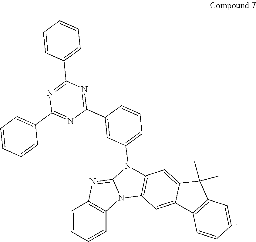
C1=CC=CC2=C1N=C1N2C2=C(N1C1=CC=CC(C3=NC(C4=CC=CC=C4)=NC(C4=CC=CC=C4)=N3)=C1)C=C1C(=C2)C2=C(C1(C)C)C=CC=C2
